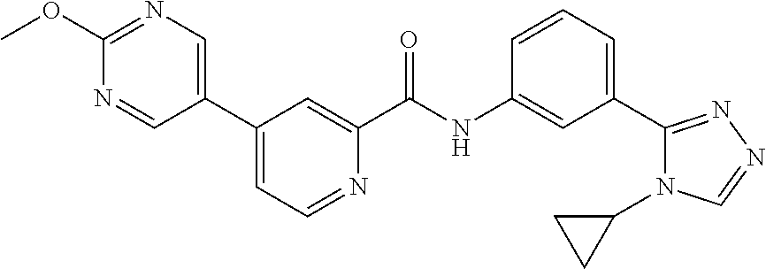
N1=C(OC)N=CC(C2=CC=NC(C(NC3=CC(C4=NN=CN4C4CC4)=CC=C3)=O)=C2)=C1
